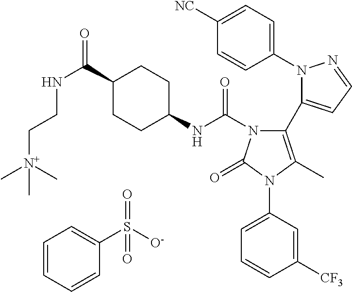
C1(N2N=CC=C2C2=C(C)N(C3=CC=CC([CF3])=C3)C(=O)N2C(NC2CCC(C(NCC[N+](C)(C)C)=O)CC2)=O)=CC=C([NC])C=C1.C1=CC=CC(S([O-])(=O)=O)=C1
